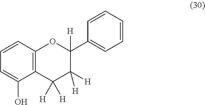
C1=CC2=C(C(O)=C1)C([H])([H])C([H])([H])C(C1=CC=CC=C1)([H])O2
